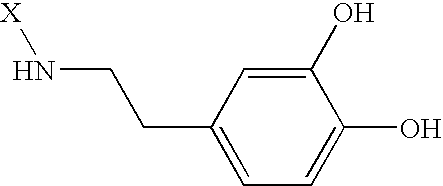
[X]NCCC1=CC=C(O)C(O)=C1
